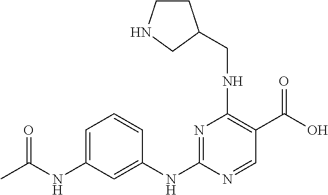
C1=C(NC(C)=O)C=C(NC2=NC(NCC3CCNC3)=C(C(O)=O)C=N2)C=C1
